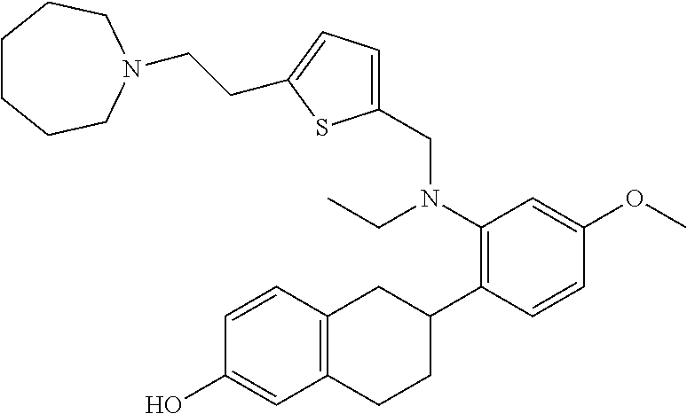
C12=C(C=CC(O)=C1)CC(C1=C(N(CC)CC3=CC=C(CCN4CCCCCC4)S3)C=C(OC)C=C1)CC2
